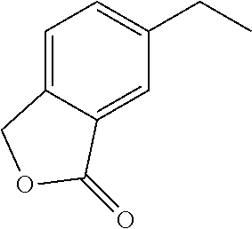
C1=C2C(=CC(CC)=C1)C(=O)OC2
